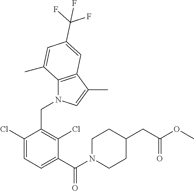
N1(CC2=C(Cl)C(C(N3CCC(CC(OC)=O)CC3)=O)=CC=C2Cl)C2=C(C(C)=C1)C=C(C(F)(F)F)C=C2C
